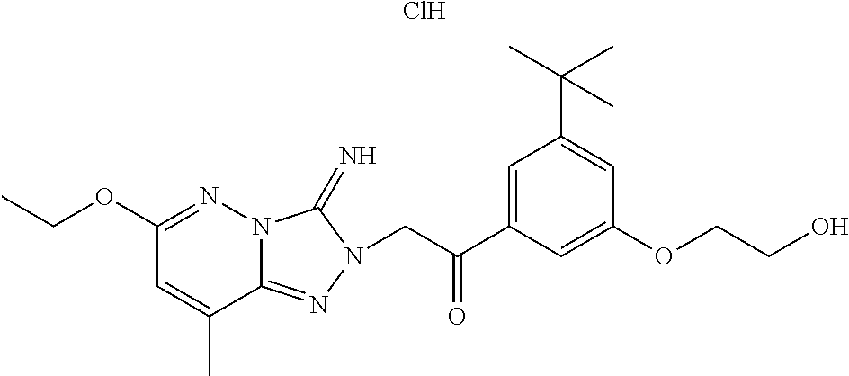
C1(OCC)=NN2C(=NN(CC(C3=CC(C(C)(C)C)=CC(OCCO)=C3)=O)C2=N)C(C)=C1.Cl
